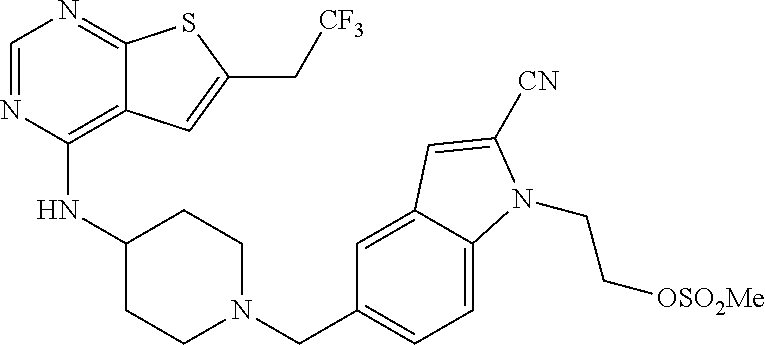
C1=NC(NC2CCN(CC3=CC=C4C(=C3)C=C([CN])N4CC[OSO2Me])CC2)=C2C(=N1)SC(C[CF3])=C2
